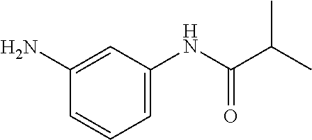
C1(N)=CC(NC(C(C)C)=O)=CC=C1
